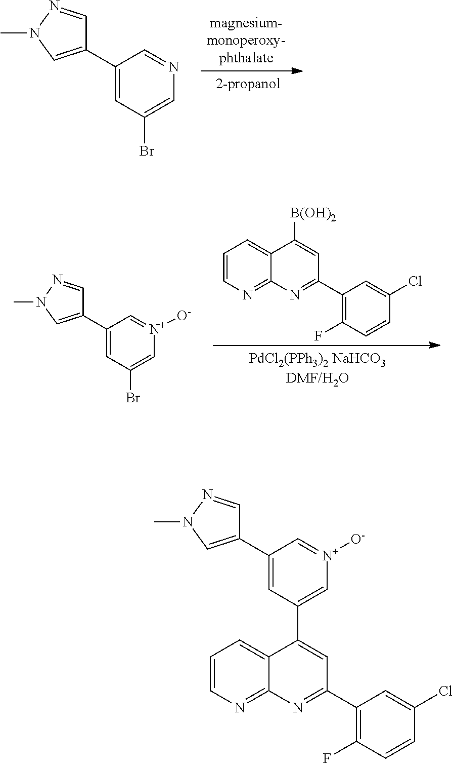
C1(C2=CC(Br)=C[N+]([O-])=C2)=CN(C)N=C1.C1=CN=C2C(=C1)C([B(OH)2])=CC(C1=C(F)C=CC(Cl)=C1)=N2.C1(C2=CC(Br)=CN=C2)=CN(C)N=C1.C1(C2=CC(C3=CC(C4=C(F)C=CC(Cl)=C4)=NC4=NC=CC=C43)=C[N+]([O-])=C2)=CN(C)N=C1
